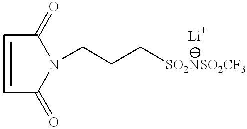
C1(=O)C=CC(=O)N1CCC[SO2NSO2CF3]
